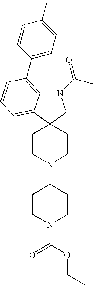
N1(C(C)=O)C2=C(C3=CC=C(C)C=C3)C=CC=C2C2(C1)CCN(C1CCN(C(OCC)=O)CC1)CC2
